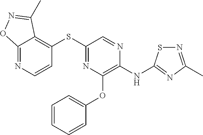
C1(SC2=C3C(=NC=C2)ON=C3C)=NC(OC2=CC=CC=C2)=C(NC2=NC(C)=NS2)N=C1
